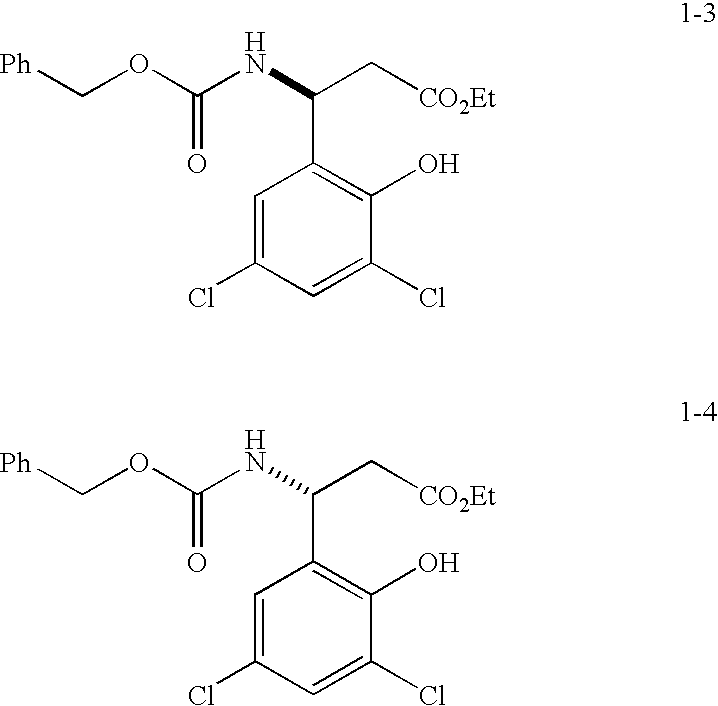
C(OC(NC(C[CO2Et])C1=C(O)C(Cl)=CC(Cl)=C1)=O)[Ph].C(OC(NC(C[CO2Et])C1=C(O)C(Cl)=CC(Cl)=C1)=O)[Ph]
